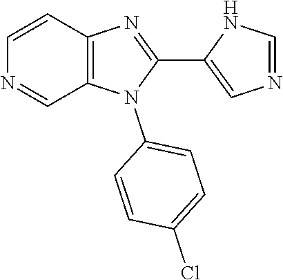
C12=C(N(C3=CC=C(Cl)C=C3)C(C3=CN=CN3)=N1)C=NC=C2
